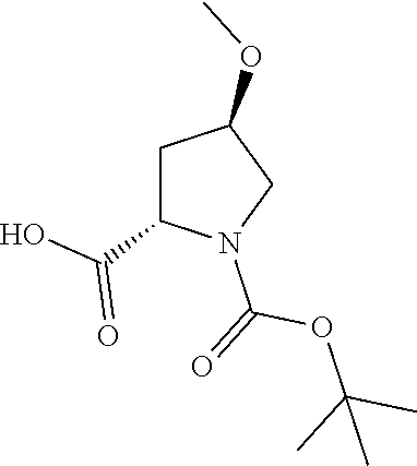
C1C(C(O)=O)N(C(=O)OC(C)(C)C)CC1OC
